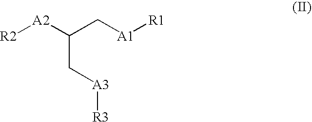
[R2][A2]C(C[A1][R1])C[A3][R3]
